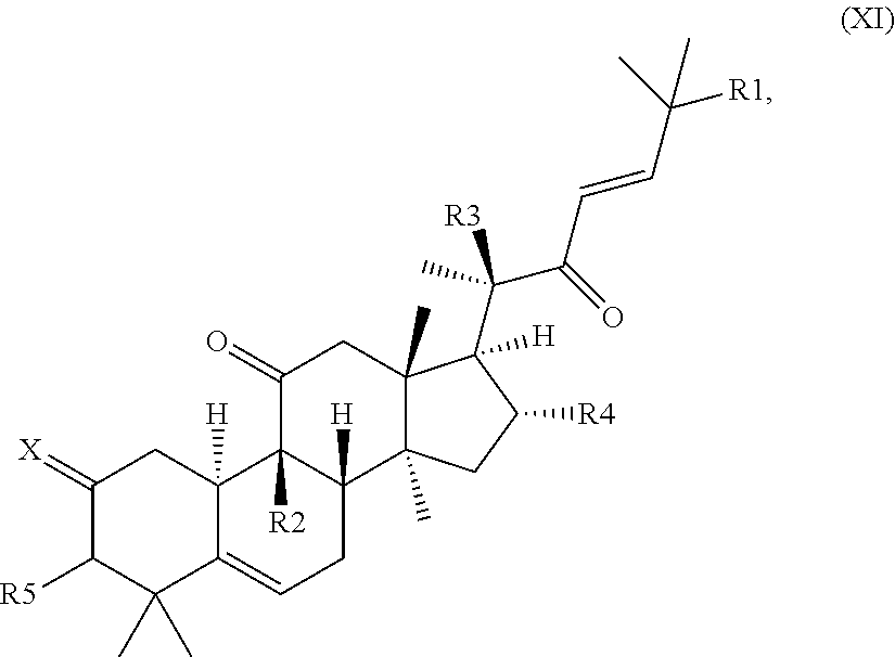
C1(=[X])C([R5])C(C)(C)C2=CCC3([H])C([R2])(C2([H])C1)C(=O)CC1(C)C3(C)CC([R4])C1(C(C(C=CC([R1])(C)C)=O)(C)[R3])[H]
